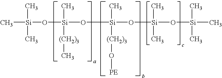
C[Si](O[Si](O[Si](O[Si](O[Si](C)(C)C)(C)C)([(CH2)3]O[PE])C)([(CH2)3]C)C)(C)C
